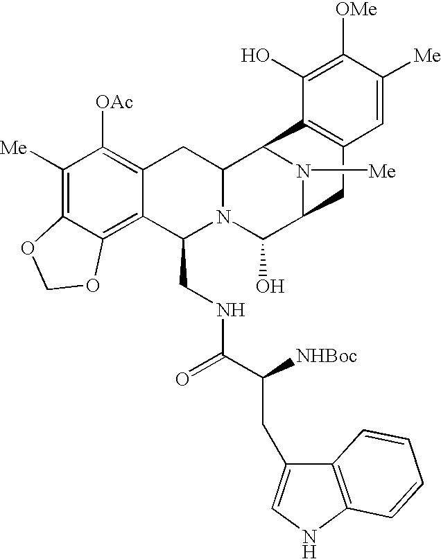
C1([Me])=C2C(=C3C(=C1[OAc])CC1N(C3CNC(C([NHBoc])CC3=CNC4=C3C=CC=C4)=O)C(O)C3N([Me])C1C1=C(C3)C=C([Me])C([OMe])=C1O)OCO2
